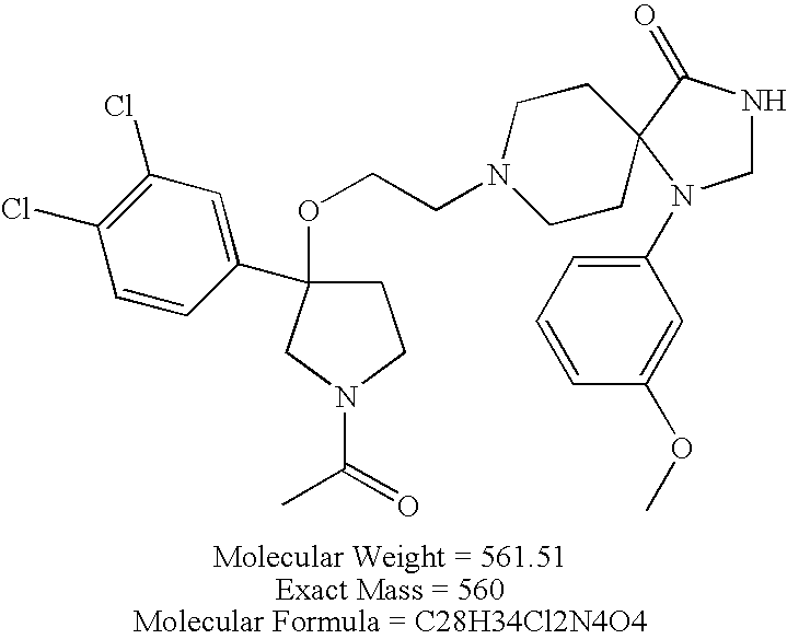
C1C(OCCN2CCC3(CC2)C(=O)NCN3C2=CC=CC(OC)=C2)(C2=CC(Cl)=C(Cl)C=C2)CN(C(=O)C)C1
